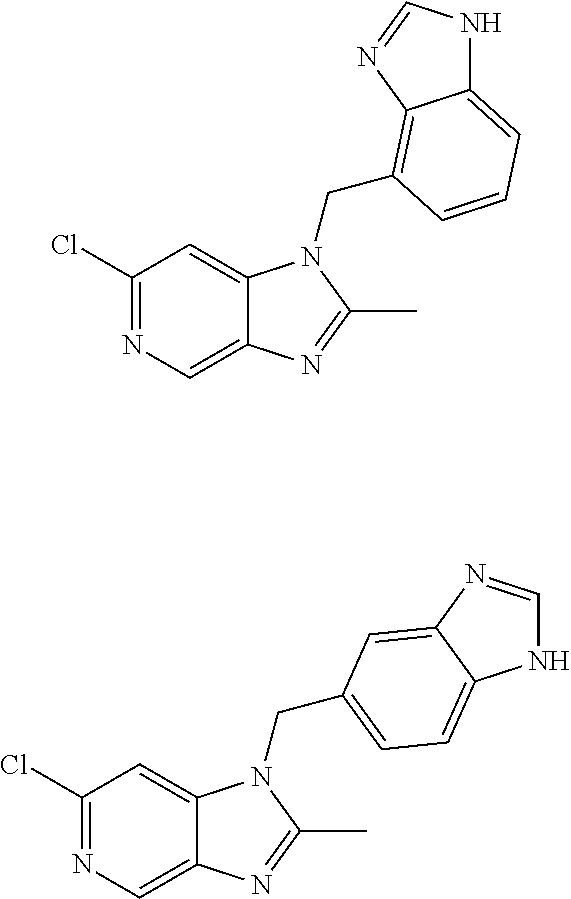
C1(Cl)=NC=C2C(=C1)N(CC1=C3C(=CC=C1)NC=N3)C(C)=N2.C1(Cl)=NC=C2C(=C1)N(CC1=CC=C3NC=NC3=C1)C(C)=N2
